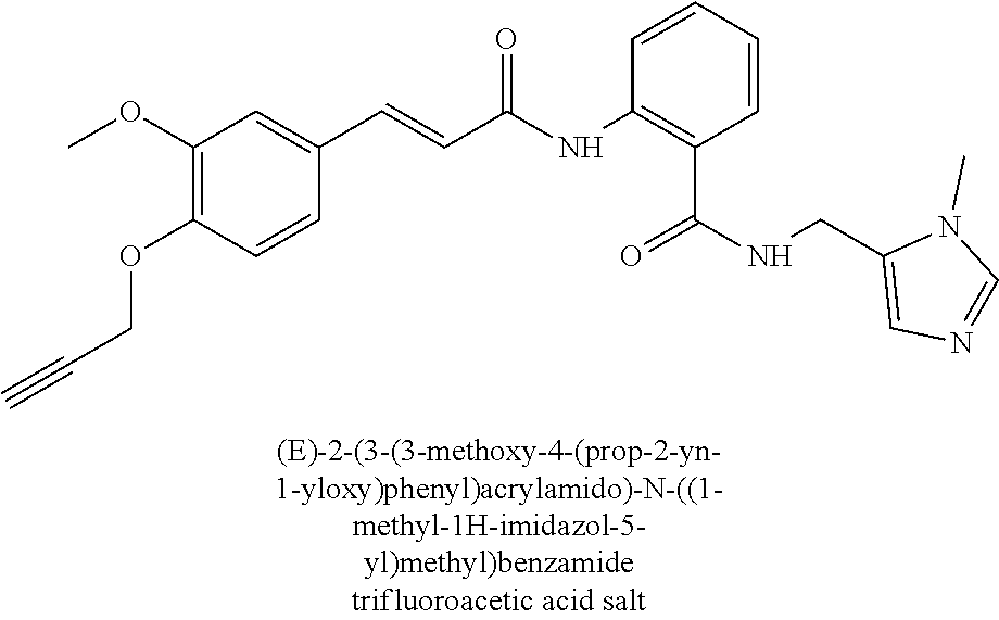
C1(OC)=C(OCC#C)C=CC(C=CC(=O)NC2=C(C(=O)NCC3=CN=CN3C)C=CC=C2)=C1
